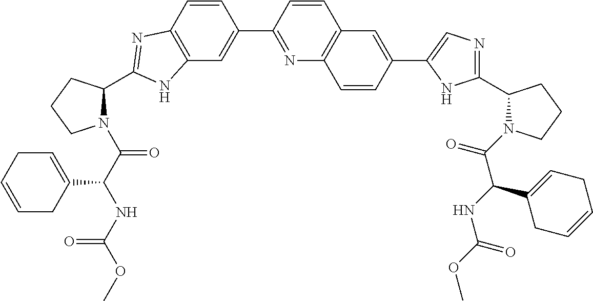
C12=C(C=CC(C3=NC4=C(C=C3)C=C(C3=CN=C(C5N(C(C(NC(=O)OC)C6=CCC=CC6)=O)CCC5)N3)C=C4)=C1)N=C(C1N(C(C(NC(OC)=O)C3=CCC=CC3)=O)CCC1)N2
